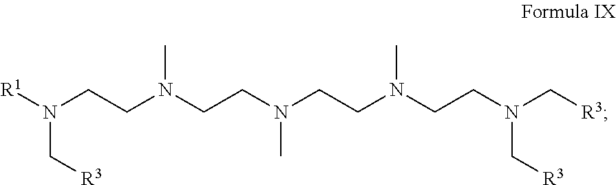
[R1]N(CCN(CCN(CCN(CCN(C[R3])C[R3])C)C)C)C[R3]
